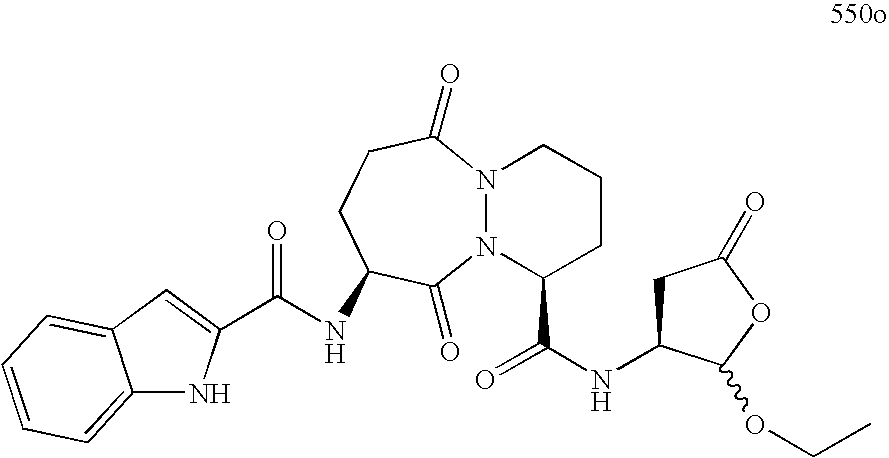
N12N(C(=O)CCC(NC(C3=CC4=CC=CC=C4N3)=O)C1=O)CCCC2C(NC1CC(=O)OC1OCC)=O
